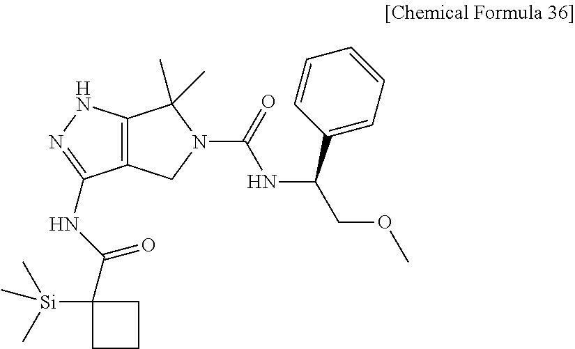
C12=C(NN=C1NC(=O)C1([Si](C)(C)C)CCC1)C(C)(C)N(C(NC(C1=CC=CC=C1)COC)=O)C2
